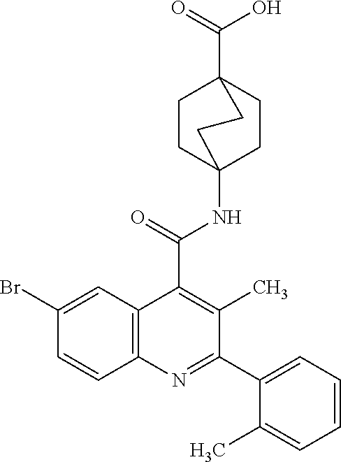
C1(Br)=CC2=C(C=C1)N=C(C1=CC=CC=C1C)C(C)=C2C(=O)NC12CCC(C(=O)O)(CC1)CC2
